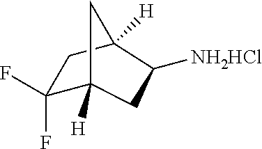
C1(F)(F)C2([H])CC([NH2HCl])C([H])(C1)C2
